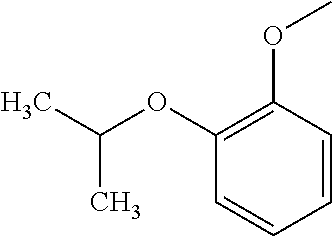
C1(OC(C)C)=C(OC)C=CC=C1
